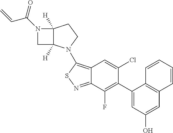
C1(C2=C(F)C3=NSC(N4C5([H])C([H])(CC4)N(C(=O)C=C)C5)=C3C=C2Cl)=CC(O)=CC2=C1C=CC=C2
